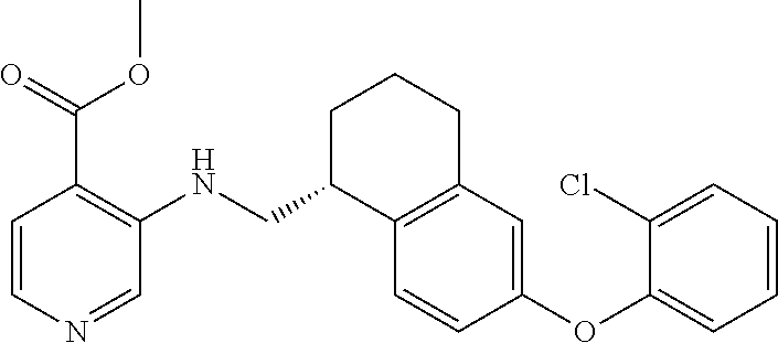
C1C(CNC2=C(C(=O)OC)C=CN=C2)C2=C(CC1)C=C(OC1=CC=CC=C1Cl)C=C2
